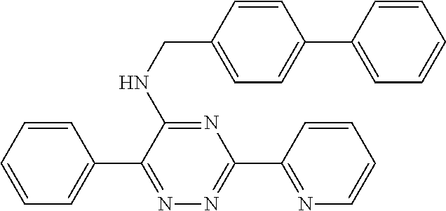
C1=CC=CC=C1C1=NN=C(C2=NC=CC=C2)N=C1NCC1=CC=C(C2=CC=CC=C2)C=C1
